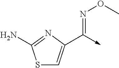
S1C=C(C(=NOC)->C)N=C1N
